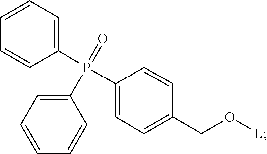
C1(P(C2=CC=C(CO[L])C=C2)(=O)C2=CC=CC=C2)=CC=CC=C1
